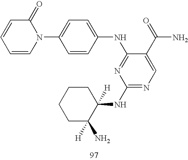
C1(N2C(=O)C=CC=C2)=CC=C(NC2=NC(NC3([H])CCCCC3(N)[H])=NC=C2C(=O)N)C=C1
